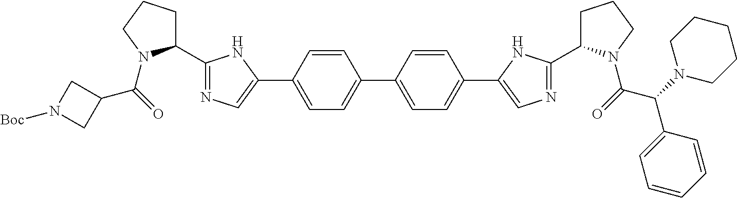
C1=CC(C2=CN=C(C3CCCN3C(=O)C3CN([Boc])C3)N2)=CC=C1C1=CC=C(C2=CN=C(C3CCCN3C(=O)C(N3CCCCC3)C3=CC=CC=C3)N2)C=C1
